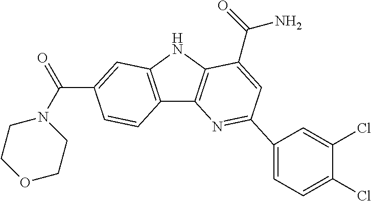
C12=C(NC3=C1N=C(C1=CC=C(Cl)C(Cl)=C1)C=C3C(=O)N)C=C(C(N1CCOCC1)=O)C=C2
